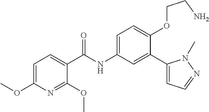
C1=C(OC)N=C(OC)C(C(=O)NC2=CC=C(OCCN)C(C3=CC=NN3C)=C2)=C1
